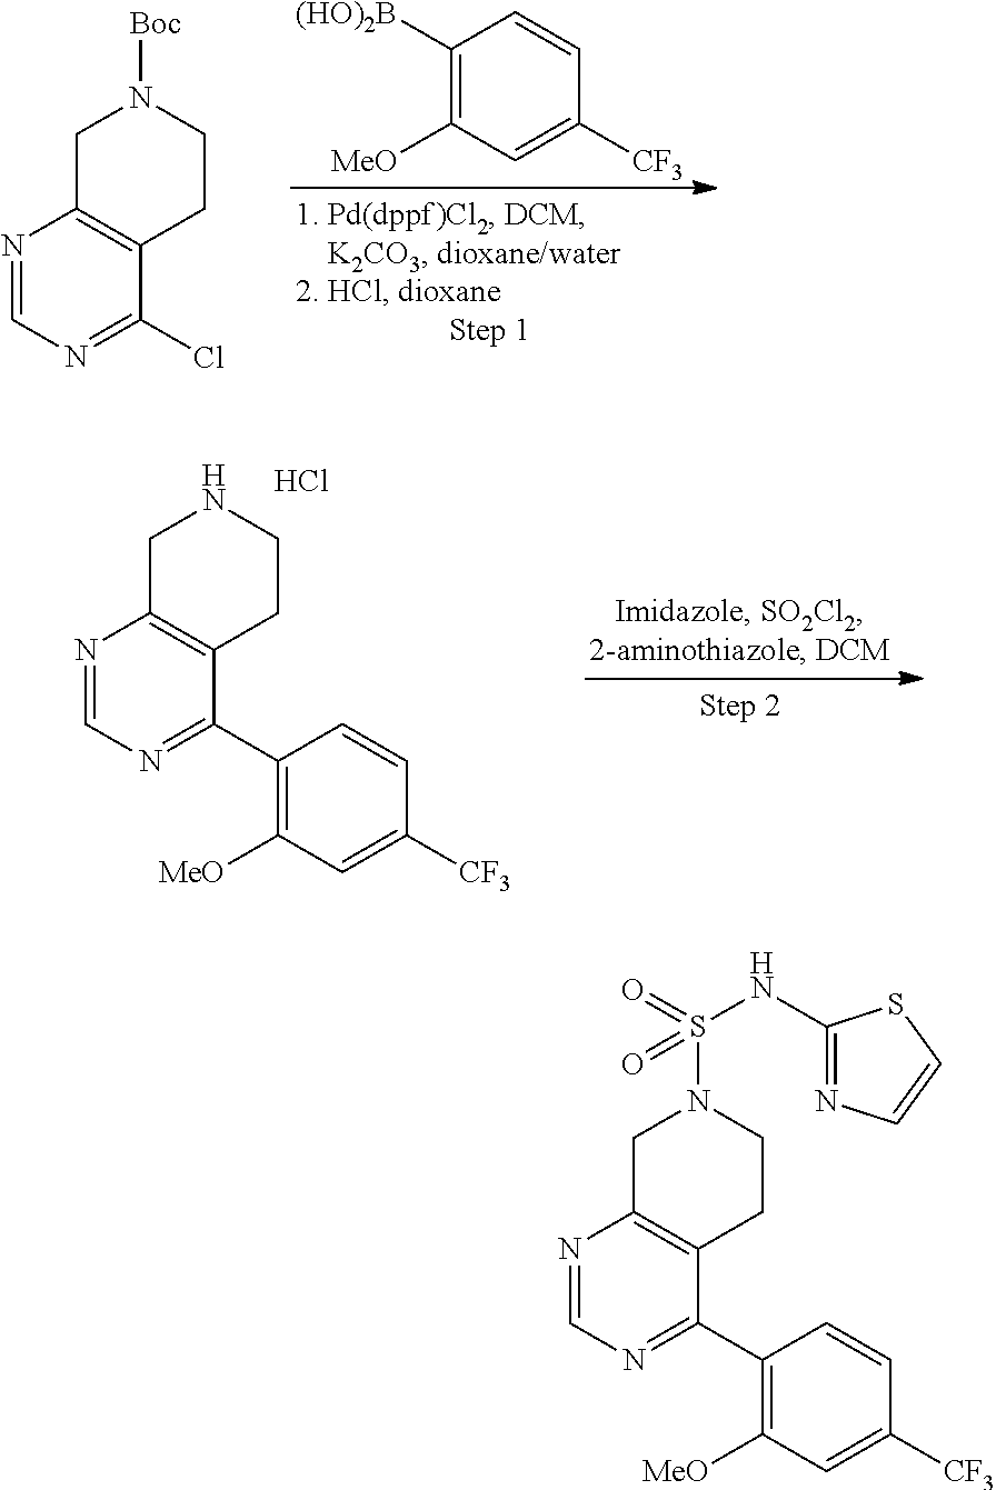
N1=CN=C(Cl)C2=C1CN([Boc])CC2.C1([(HO)2B])=C([MeO])C=C([CF3])C=C1.N1=CN=C(C2=C([MeO])C=C([CF3])C=C2)C2=C1CNCC2.Cl.N1=CN=C(C2=C([MeO])C=C([CF3])C=C2)C2=C1CN(S(=O)(NC1=NC=CS1)=O)CC2
